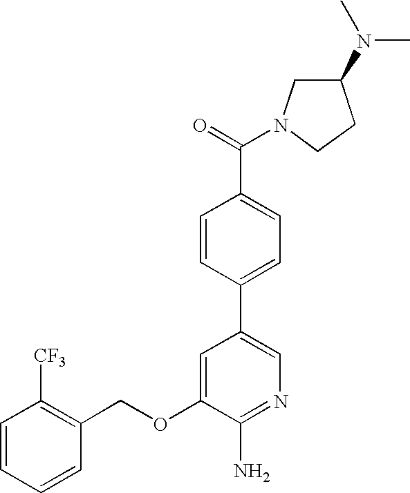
C1=CC=CC(COC2=CC(C3=CC=C(C(=O)N4CC(N(C)C)CC4)C=C3)=CN=C2N)=C1[CF3]
